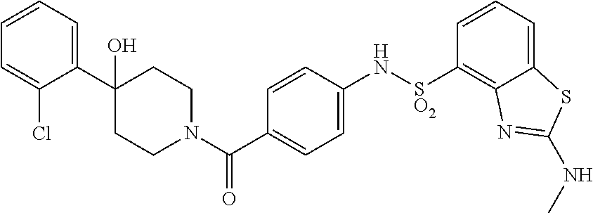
C1(O)(C2=CC=CC=C2Cl)CCN(C(C2=CC=C(N[SO2]C3=C4C(=CC=C3)SC(NC)=N4)C=C2)=O)CC1
